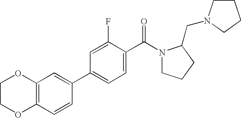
C12=C(C=CC(C3=CC=C(C(N4CCCC4CN4CCCC4)=O)C(F)=C3)=C1)OCCO2
